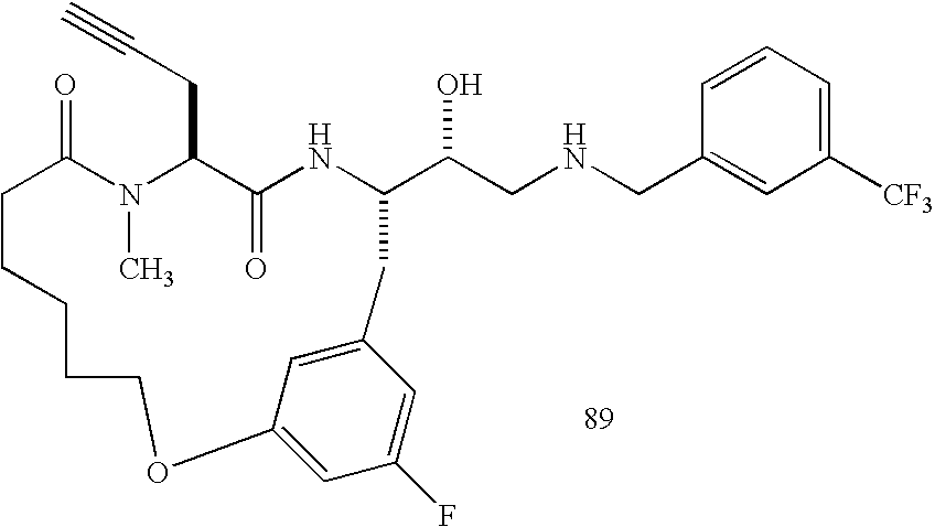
C1=CC=C([CF3])C=C1CNCC(O)C1NC(=O)C(CC#C)N(C)C(=O)CCCCCOC2=CC(F)=CC(=C2)C1
